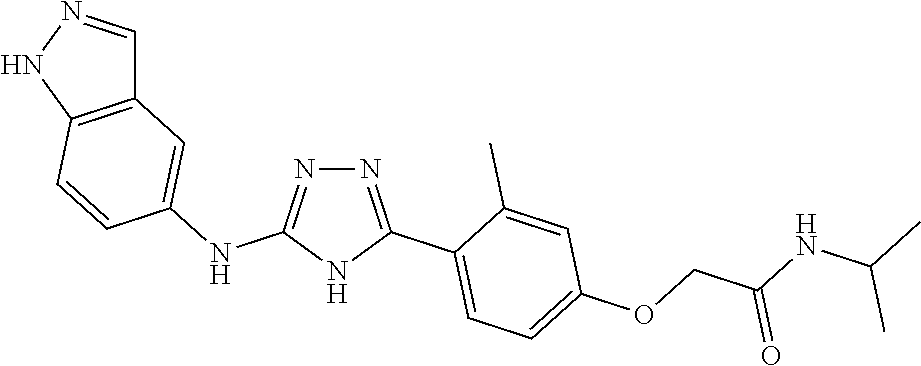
N1=C(C2=CC=C(OCC(NC(C)C)=O)C=C2C)NC(NC2=CC3=C(NN=C3)C=C2)=N1
